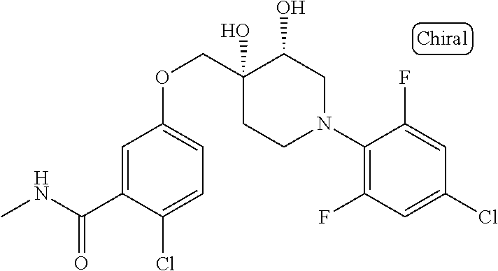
C1(N2CC(O)C(O)(COC3=CC=C(Cl)C(C(NC)=O)=C3)CC2)=C(F)C=C(Cl)C=C1F
